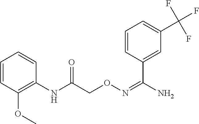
C1=CC(OC)=C(NC(CON=C(N)C2=CC(C(F)(F)F)=CC=C2)=O)C=C1
